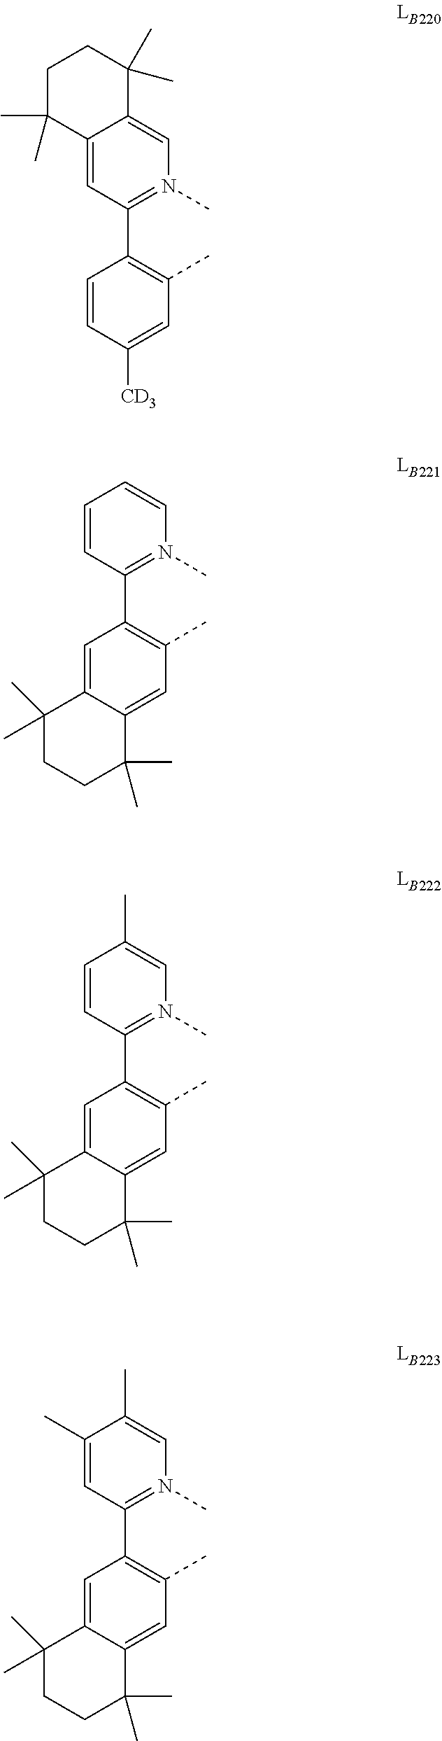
C12=CC(C3=C(C)C=C([CD3])C=C3)=N(C)C=C1C(C)(C)CCC2(C)C.C1=CC(C2=C(C)C=C3C(=C2)C(C)(C)CCC3(C)C)=N(C)C=C1.C1=CC(C2=C(C)C=C3C(=C2)C(C)(C)CCC3(C)C)=N(C)C=C1C.C1(C)=CC(C2=C(C)C=C3C(=C2)C(C)(C)CCC3(C)C)=N(C)C=C1C
